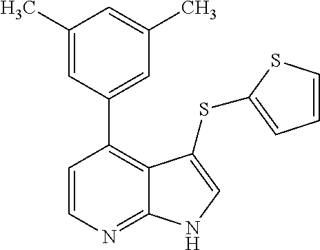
C1(C)=CC(C2=C3C(=NC=C2)NC=C3SC2=CC=CS2)=CC(C)=C1
